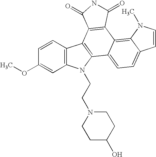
C1=CC2=C(C=C1OC)N(CCN1CCC(O)CC1)C1=C2C2=C(C3=C4C(=CC=C13)C=CN4C)C(=O)NC2=O
